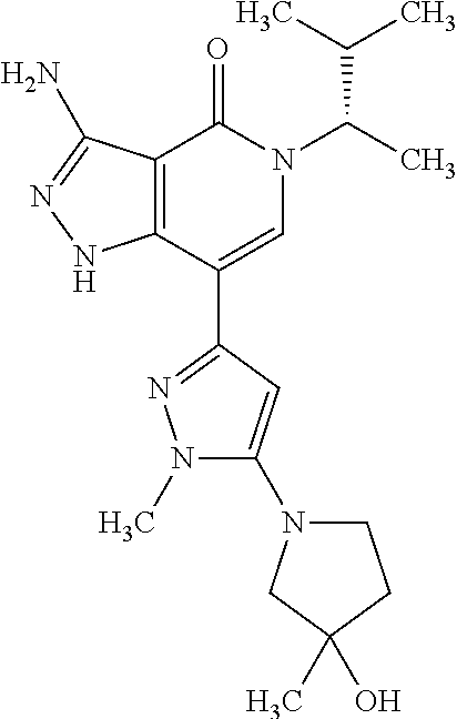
C12=C(C(C3=NN(C)C(N4CCC(C)(O)C4)=C3)=CN(C(C)C(C)C)C1=O)NN=C2N
